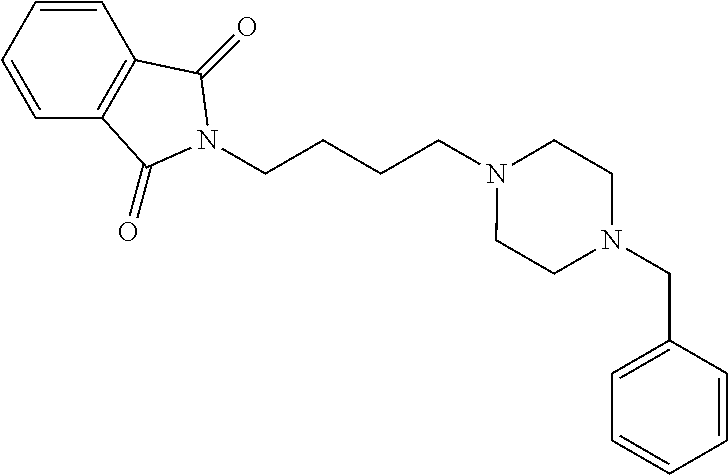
C1=CC=CC2=C1C(=O)N(CCCCN1CCN(CC3=CC=CC=C3)CC1)C2=O
